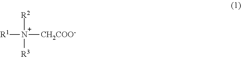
[R1][N+]([CH2COO-])([R2])[R3]
